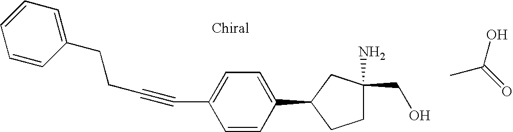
C(C1=CC=C(C2CCC(N)(CO)C2)C=C1)#CCCC1=CC=CC=C1.CC(=O)O
